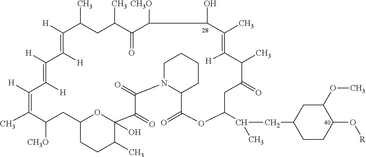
C12CCC(C)C(O)(O1)C(=O)C(=O)N1C(CCCC1)C(=O)OC(C(CC1CCC(O[R])C(OC)C1)C)CC(=O)C(C)C([H])=C(C)C(O)C([CH3O])C(=O)C(C)CC(C)C([H])=C([H])C([H])=C([H])C([H])=C(C)C([CH3O])C2
